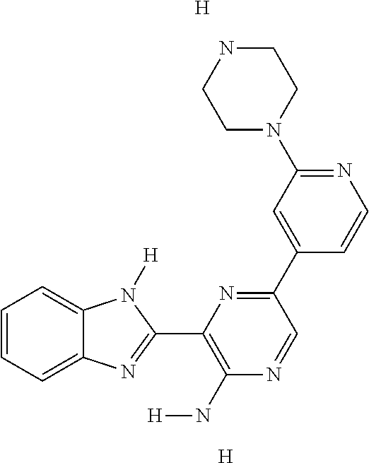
[H].C1=CC=C2C(=C1)N([H])C(C1=C(N[H])N=CC(C3=CC(N4CCNCC4)=NC=C3)=N1)=N2.[H]
